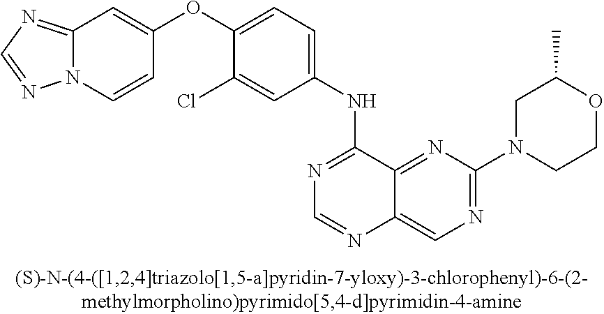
C1(OC2=CC=C(NC3=NC=NC4=CN=C(N5CCOC(C)C5)N=C34)C=C2Cl)=CC2=NC=NN2C=C1
